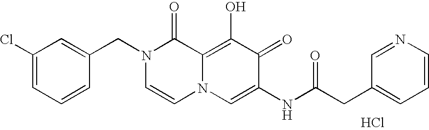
C1=C(CN2C=CN3C(=C(O)C(=O)C(NC(CC4=CC=CN=C4)=O)=C3)C2=O)C=CC=C1Cl.Cl
